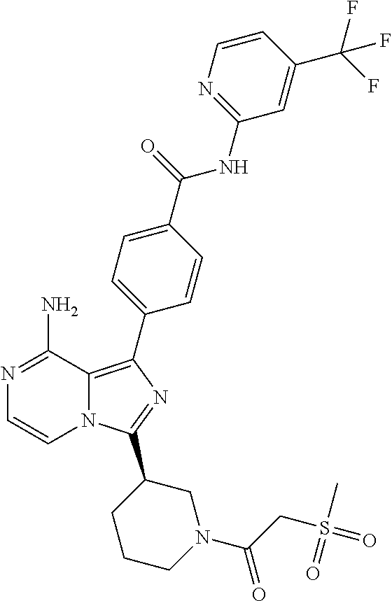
N12C(=C(C3=CC=C(C(=O)NC4=NC=CC(C(F)(F)F)=C4)C=C3)N=C1C1CCCN(C(CS(=O)(C)=O)=O)C1)C(N)=NC=C2
